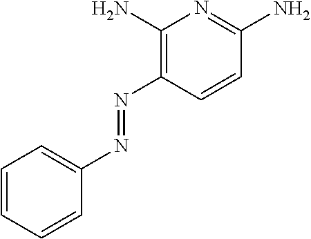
C1(N)=C(N=NC2=CC=CC=C2)C=CC(N)=N1
